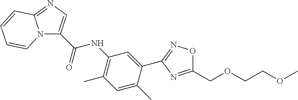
N1=C(C2=CC(NC(C3=CN=C4N3C=CC=C4)=O)=C(C)C=C2C)N=C(COCCOC)O1
